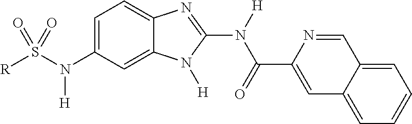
C1=C(N(S([R])(=O)=O)[H])C=C2C(=C1)N=C(N([H])C(=O)C1=CC3=CC=CC=C3C=N1)N2[H]
